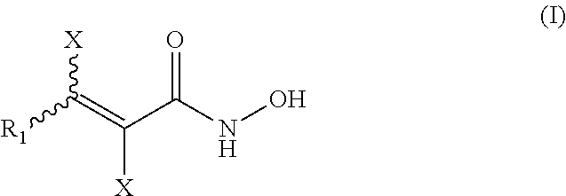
C(=C(C(NO)=O)[X])([X])[R1]
